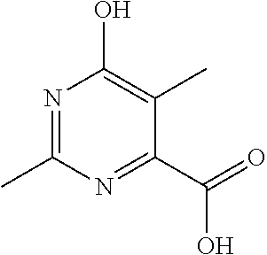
N1=C(C)N=C(C(=O)O)C(C)=C1O
